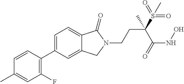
C1=CC(C2=CC=C3C(=C2)CN(CCC(C(=O)NO)(S(=O)(=O)C)C)C3=O)=C(F)C=C1C
